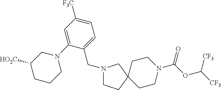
C1CN(C(OC([CF3])[CF3])=O)CCC12CCN(CC1=CC=C([F3C])C=C1N1CC([HO2C])CCC1)C2
